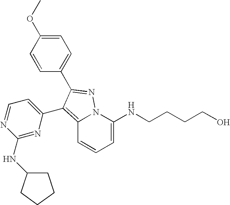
C1=C(NCCCCO)N2C(=C(C3=CC=NC(NC4CCCC4)=N3)C(C3=CC=C(OC)C=C3)=N2)C=C1
